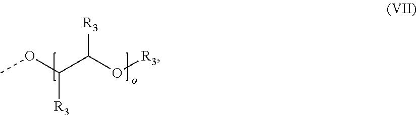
C([R3])(OC)C(O[R3])[R3]
